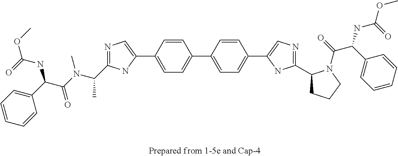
C1=CC=C(C(NC(=O)OC)C(=O)N(C)C(C)C2=NC=C(C3=CC=C(C4=CC=C(C5=CN=C(C6CCCN6C(C(NC(=O)OC)C6=CC=CC=C6)=O)N5)C=C4)C=C3)N2)C=C1
